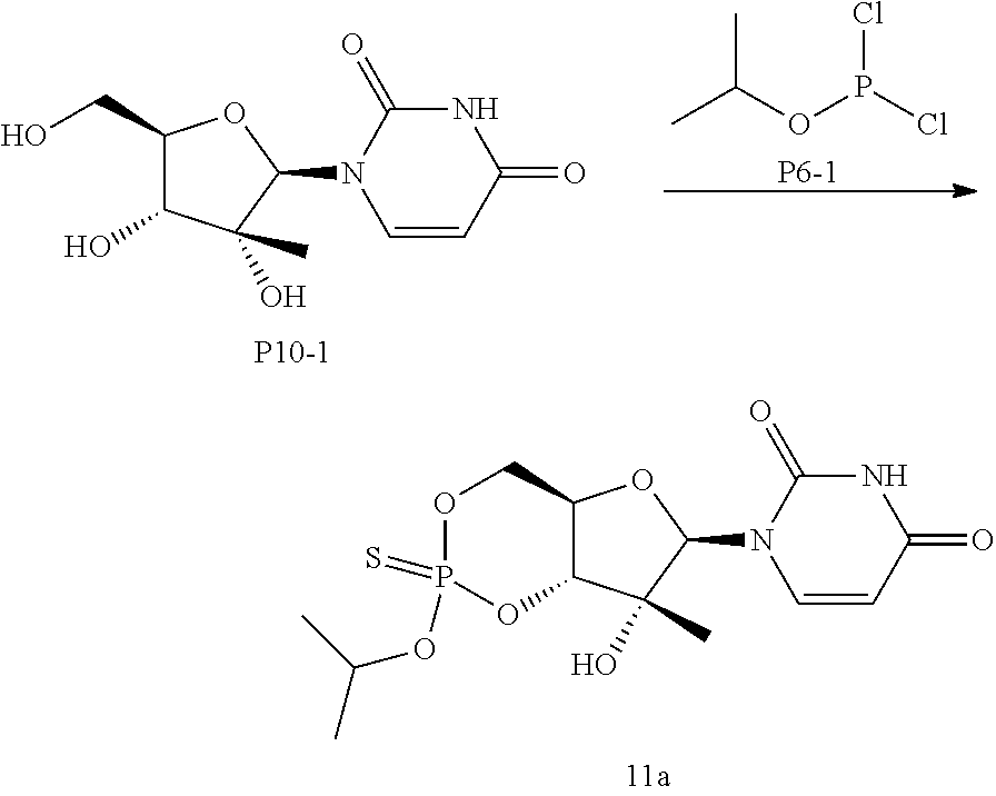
C12C(C(O)(C)C(N3C=CC(=O)NC3=O)O1)OP(=S)(OC(C)C)OC2.C1(CO)C(O)C(O)(C)C(N2C=CC(=O)NC2=O)O1.C(OP(Cl)Cl)(C)C.[P6-1]
